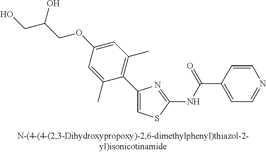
C1(OCC(CO)O)=CC(C)=C(C2=CSC(NC(C3=CC=NC=C3)=O)=N2)C(C)=C1
